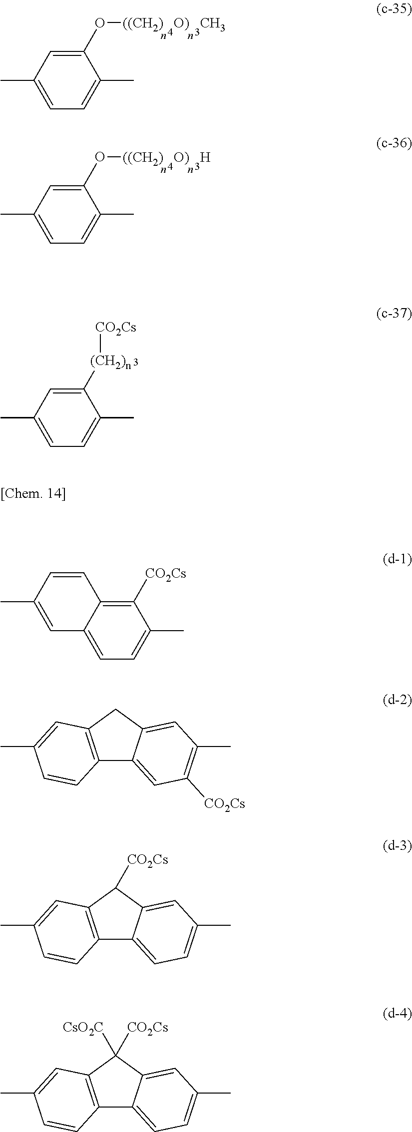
C1=C([(CH2)n][CO2Cs])C(C)=CC=C1C.C12=C([CO2Cs])C(C)=CC=C1C=C(C)C=C2.C1(O[((CH2)   O)   CH3])=CC(C)=CC=C1C.C1(O[((CH2)   O)   H])=CC(C)=CC=C1C.C12=C(CC3=CC(C)=C([CO2Cs])C=C13)C=C(C)C=C2.C12=C(C([CO2Cs])C3=CC(C)=CC=C13)C=C(C)C=C2.C12=C(C([CO2Cs])([CsO2C])C3=CC(C)=CC=C13)C=C(C)C=C2
